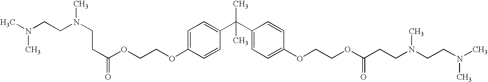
CN(CCN(CCC(=O)OCCOC1=CC=C(C(C2=CC=C(OCCOC(CCN(CCN(C)C)C)=O)C=C2)(C)C)C=C1)C)C
